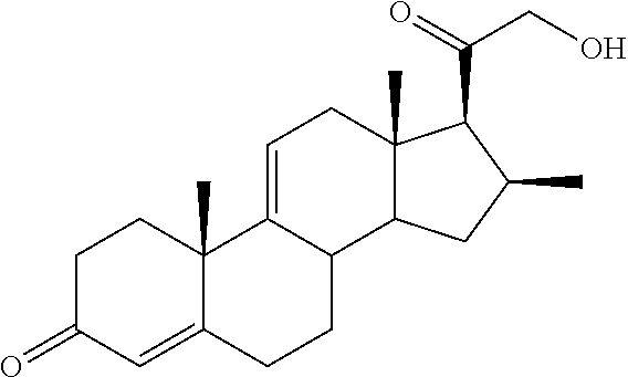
CC1CC2C(C)(C1C(=O)CO)CC=C1C2CCC2=CC(=O)CCC12C
